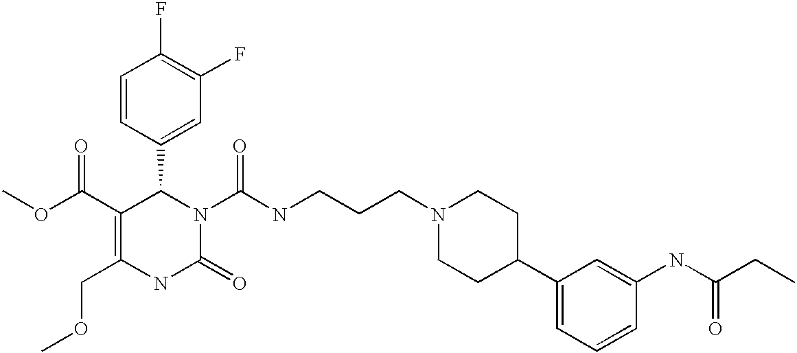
C1(F)=C(F)C=C(C2C(C(=O)OC)=C(COC)NC(=O)N2C(=O)NCCCN2CCC(C3=CC=CC(NC(CC)=O)=C3)CC2)C=C1
